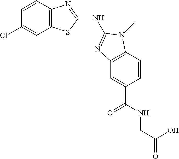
C12=C(SC(NC3=NC4=C(C=CC(C(=O)NCC(=O)O)=C4)N3C)=N1)C=C(Cl)C=C2
